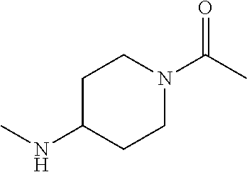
C1C(NC)CCN(C(C)=O)C1
